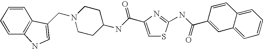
N1(CC2=CNC3=C2C=CC=C3)CCC(NC(=O)C2=CSC(NC(C3=CC4=CC=CC=C4C=C3)=O)=N2)CC1
